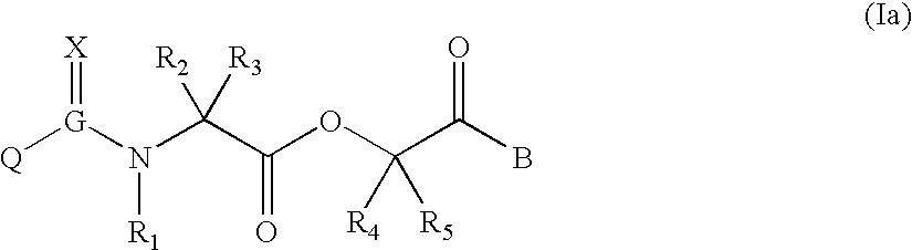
[G](N(C(C(OC(C(B)=O)([R4])[R5])=O)([R2])[R3])[R1])([Q])=[X]
